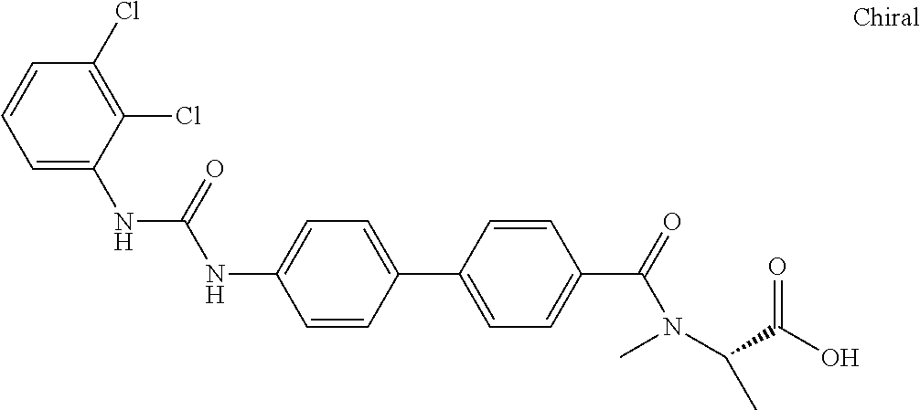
N(C1=CC=C(C2=CC=C(C(N(C)C(C(O)=O)C)=O)C=C2)C=C1)C(=O)NC1=CC=CC(Cl)=C1Cl
